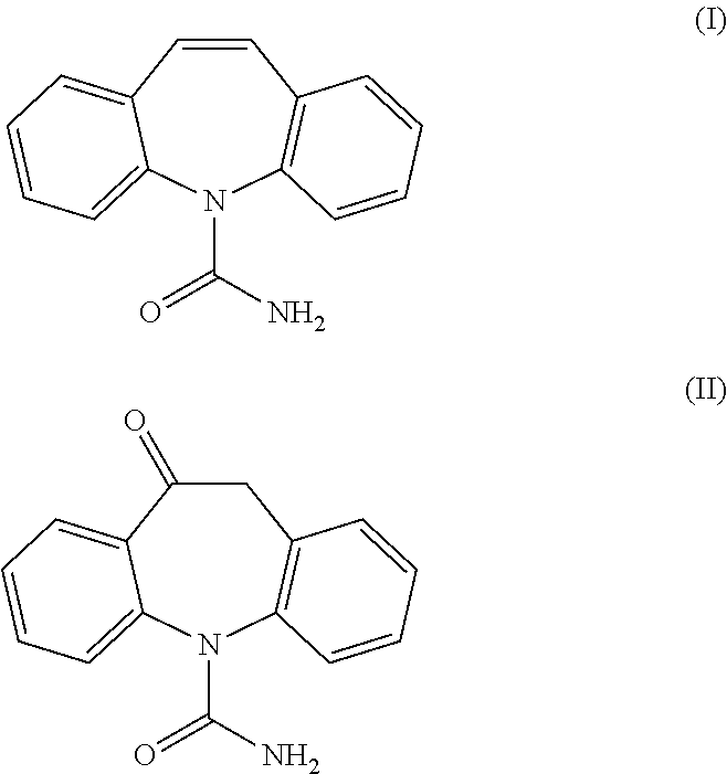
N1(C(N)=O)C2=C(C=CC3=CC=CC=C13)C=CC=C2.N1(C(N)=O)C2=C(CC(=O)C3=CC=CC=C13)C=CC=C2
